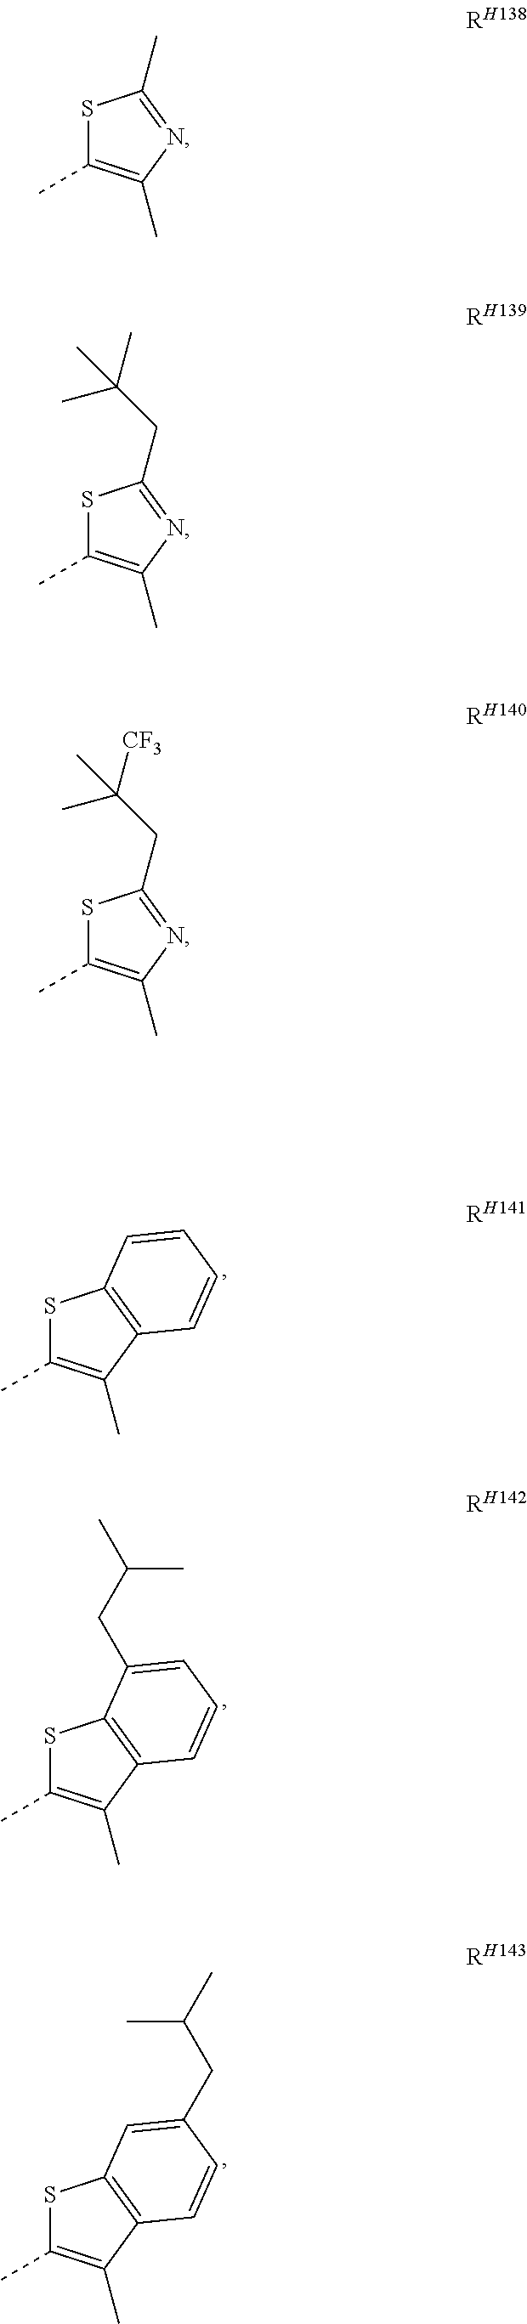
S1C(C)=C(C)N=C1C.S1C(C)=C(C)N=C1CC(C)(C)C.S1C(C)=C(C)N=C1CC(C)([CF3])C.S1C(C)=C(C)C2=C1C=CC=C2.S1C(C)=C(C)C2=C1C(CC(C)C)=CC=C2.S1C(C)=C(C)C2=C1C=C(CC(C)C)C=C2
